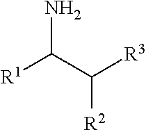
NC(C([R3])[R2])[R1]
